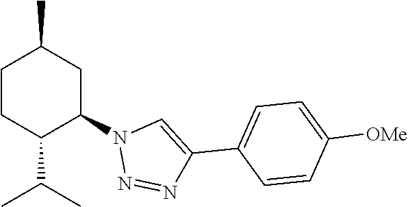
C1CC(C(C)C)C(N2N=NC(C3=CC=C([OMe])C=C3)=C2)CC1C
